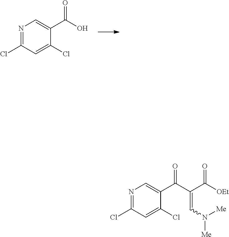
N1=C(Cl)C=C(Cl)C(C(=O)O)=C1.N1=C(Cl)C=C(Cl)C(C(C(C([OEt])=O)=CN([Me])[Me])=O)=C1
